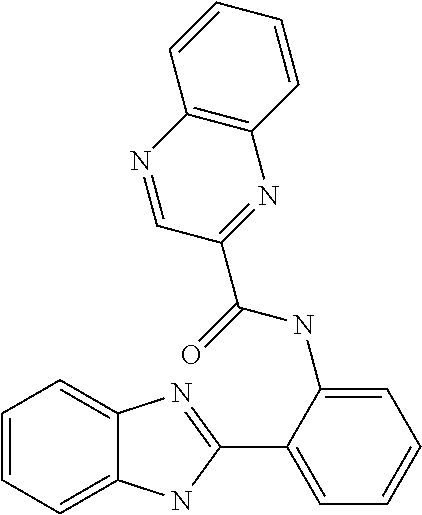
C1(C2=NC3=CC=CC=C3N2)=CC=CC=C1NC(C1=NC2=C(N=C1)C=CC=C2)=O
